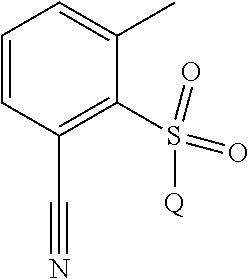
C1=CC(C#N)=C(S(=O)(=O)[Q])C(C)=C1
